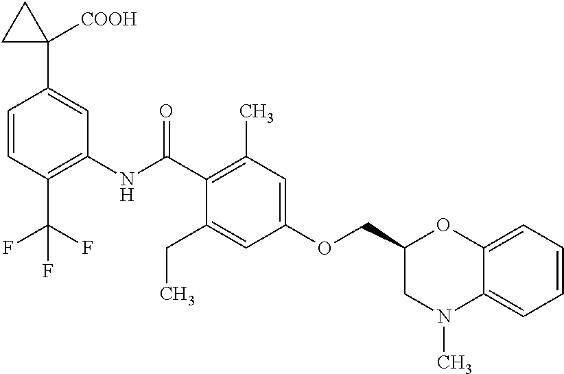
C1=CC(C(F)(F)F)=C(NC(C2=C(C)C=C(OCC3CN(C)C4=CC=CC=C4O3)C=C2CC)=O)C=C1C1([COOH])CC1
